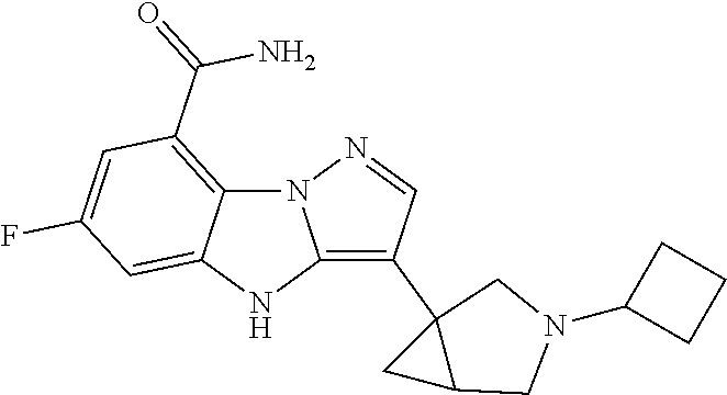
N12C3=C(C(N)=O)C=C(F)C=C3NC1=C(C13C(C1)CN(C1CCC1)C3)C=N2
